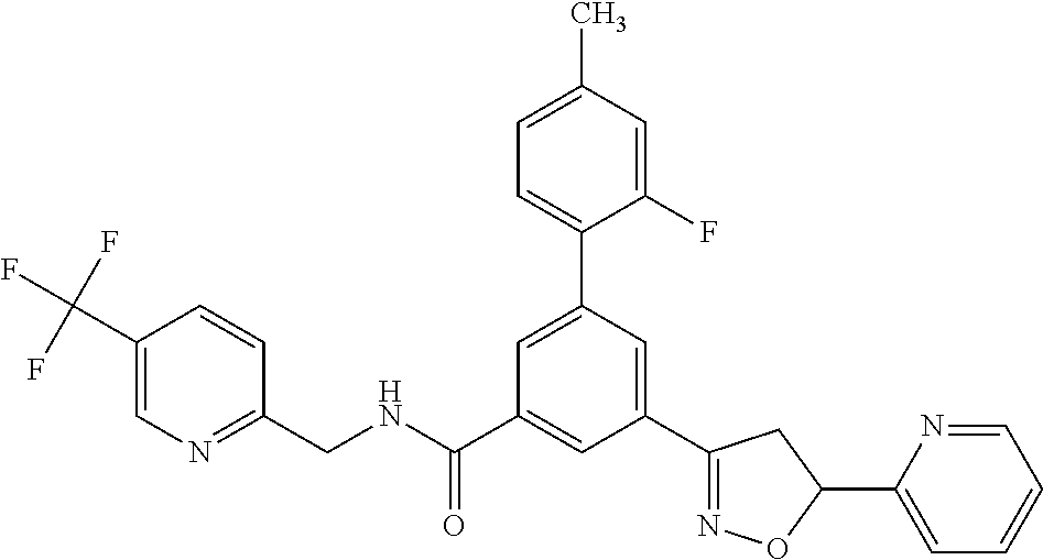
C1(C2=NOC(C3=CC=CC=N3)C2)=CC(C2=CC=C(C)C=C2F)=CC(C(NCC2=NC=C(C(F)(F)F)C=C2)=O)=C1
